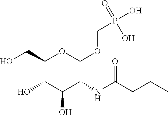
C1(CO)C(O)C(O)C(NC(CCC)=O)C(OCP(O)(=O)O)O1
